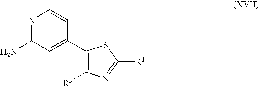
C1(N)=NC=CC(C2=C([R3])N=C([R1])S2)=C1
